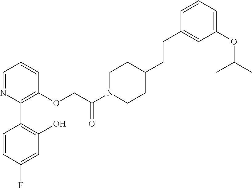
C1=NC(C2=C(O)C=C(F)C=C2)=C(OCC(N2CCC(CCC3=CC(OC(C)C)=CC=C3)CC2)=O)C=C1
